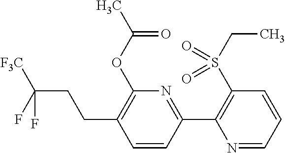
C1=CC(C2=C(S(CC)(=O)=O)C=CC=N2)=NC(OC(C)=O)=C1CCC(F)([F3C])F
